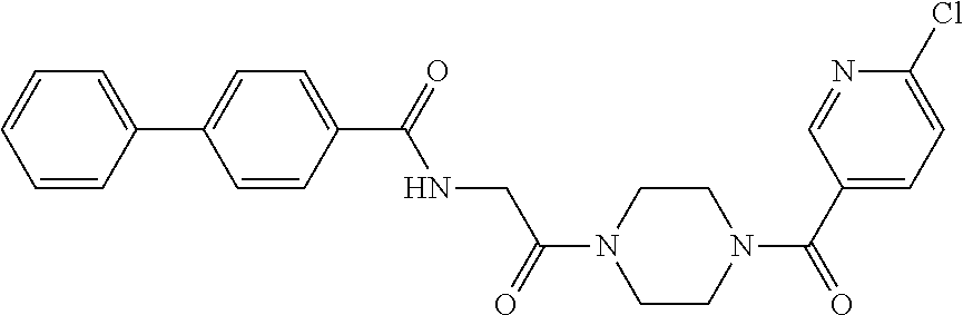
C1=CC(C2=CC=C(C(NCC(N3CCN(C(C4=CC=C(Cl)N=C4)=O)CC3)=O)=O)C=C2)=CC=C1
